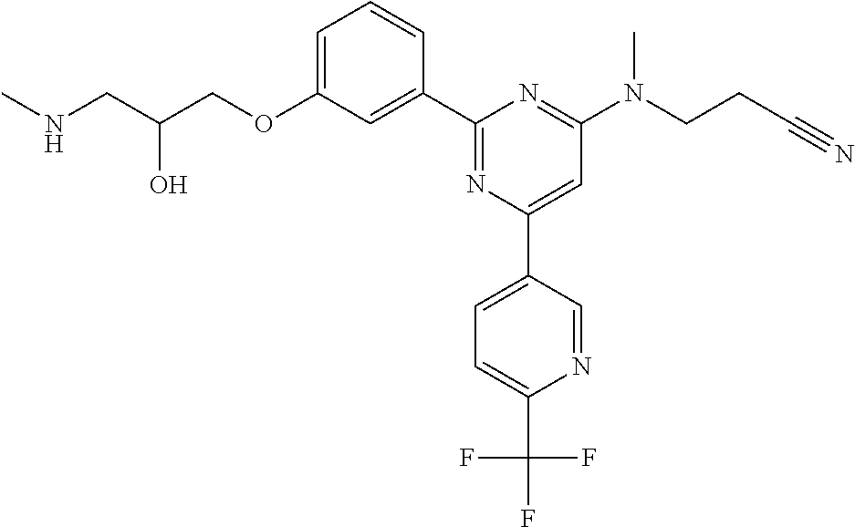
C1=C(OCC(CNC)O)C=C(C2=NC(C3=CC=C(C(F)(F)F)N=C3)=CC(N(CCC#N)C)=N2)C=C1
